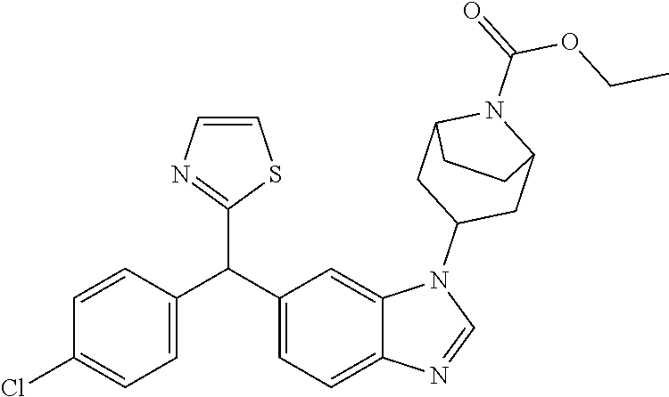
C1(C(C2=CC=C3C(=C2)N(C2CC4N(C(=O)OCC)C(C2)CC4)C=N3)C2=NC=CS2)=CC=C(Cl)C=C1
